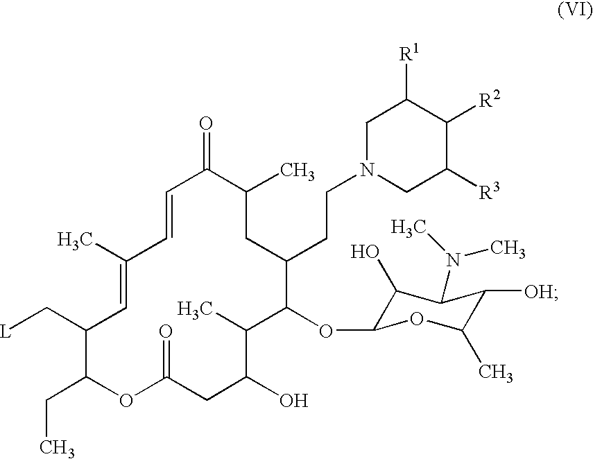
N1(CCC2C(OC3C(O)C(N(C)C)C([OH])C(C)O3)C(C)C(O)CC(=O)OC(CC)C(C[L])C=C(C)C=CC(=O)C(C)C2)CC([R3])C([R2])C([R1])C1
